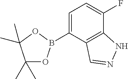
C1(C)(C)OB(C2=CC=C(F)C3=C2C=NN3)OC1(C)C
